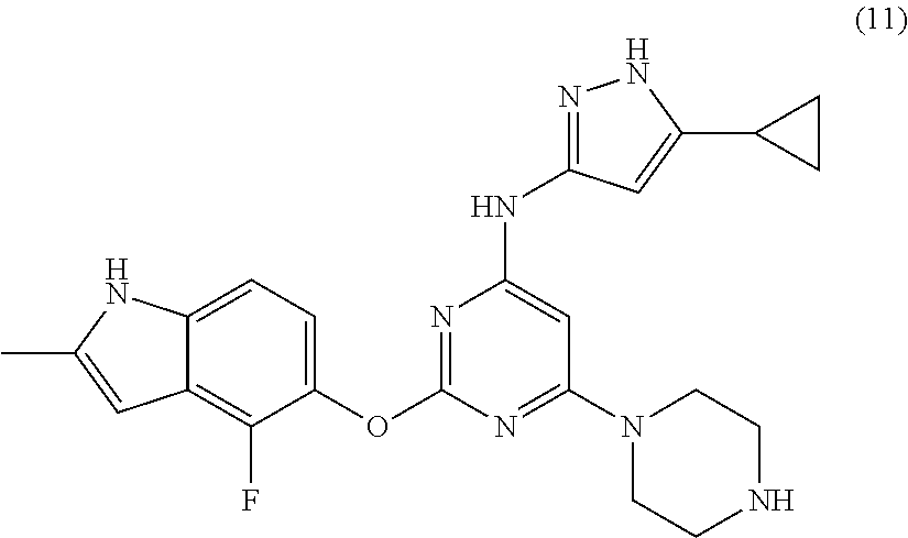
N1=C(OC2=CC=C3C(=C2F)C=C(C)N3)N=C(N2CCNCC2)C=C1NC1=NNC(C2CC2)=C1
